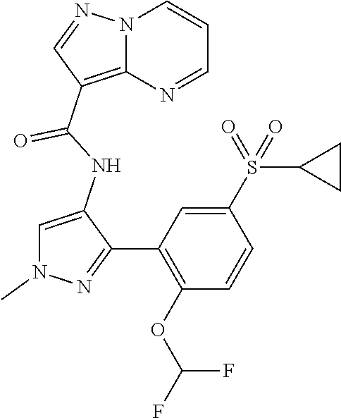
C1(NC(C2=C3N(N=C2)C=CC=N3)=O)=CN(C)N=C1C1=C(OC(F)F)C=CC(S(=O)(=O)C2CC2)=C1
